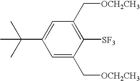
C1=C(C[OCH2CH3])C([SF3])=C(C[OCH2CH3])C=C1C(C)(C)C
